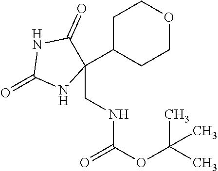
C1C(C2(CNC(=O)OC(C)(C)C)C(=O)NC(=O)N2)CCOC1
